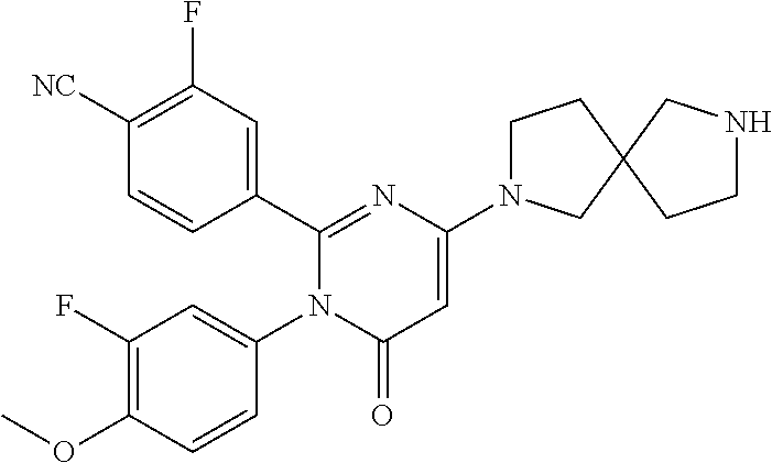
C1(C2=CC(F)=C([CN])C=C2)=NC(N2CCC3(C2)CCNC3)=CC(=O)N1C1=CC(F)=C(OC)C=C1
